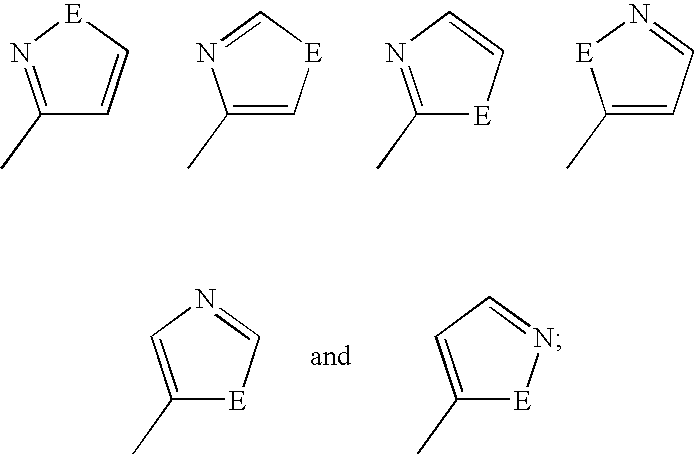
C1(C)=N[E]C=C1.C1(C)=C[E]C=N1.C1(C)=NC=C[E]1.C1(C)=CC=N[E]1.C1(C)=CN=C[E]1.C1(C)=CC=N[E]1
